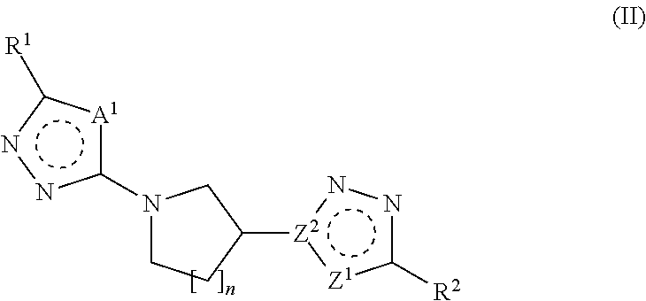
N1(c2[A1]c([R1])nn2)CCC([Z2]2:[Z1]c([R2])nn2)C1
